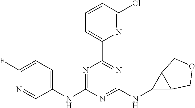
C1=CC(Cl)=NC(C2=NC(NC3C4C3COC4)=NC(NC3=CC=C(F)N=C3)=N2)=C1
